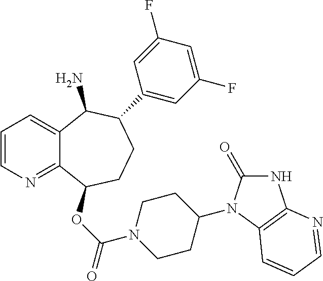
C1=CN=C2C(=C1)C(N)C(C1=CC(F)=CC(F)=C1)CCC2OC(=O)N1CCC(N2C(=O)NC3=C2C=CC=N3)CC1
